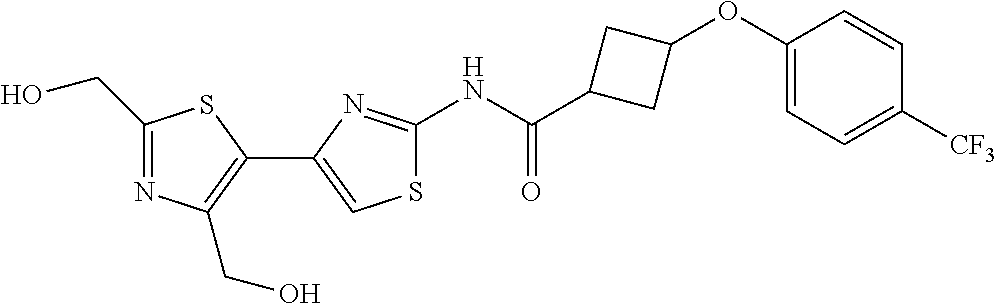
C1(NC(C2CC(OC3=CC=C([CF3])C=C3)C2)=O)=NC(C2=C(CO)N=C(CO)S2)=CS1
